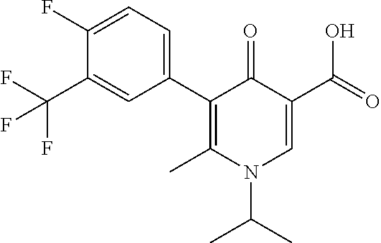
C1(C2=CC=C(F)C(C(F)(F)F)=C2)=C(C)N(C(C)C)C=C(C(=O)O)C1=O
